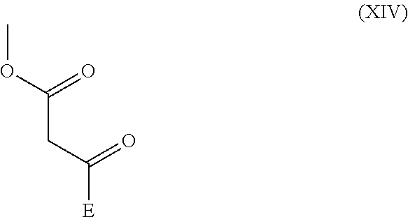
COC(CC([E])=O)=O
